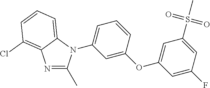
C1(OC2=CC(N3C(C)=NC4=C(Cl)C=CC=C34)=CC=C2)=CC(S(C)(=O)=O)=CC(F)=C1
